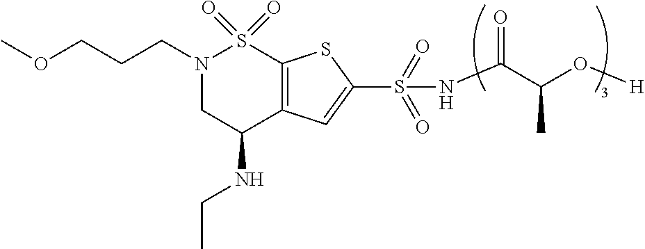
N1(CCCOC)CC(NCC)C2=C(S1(=O)=O)SC(S(=O)(=O)NC(=O)C(C)O[H])=C2
